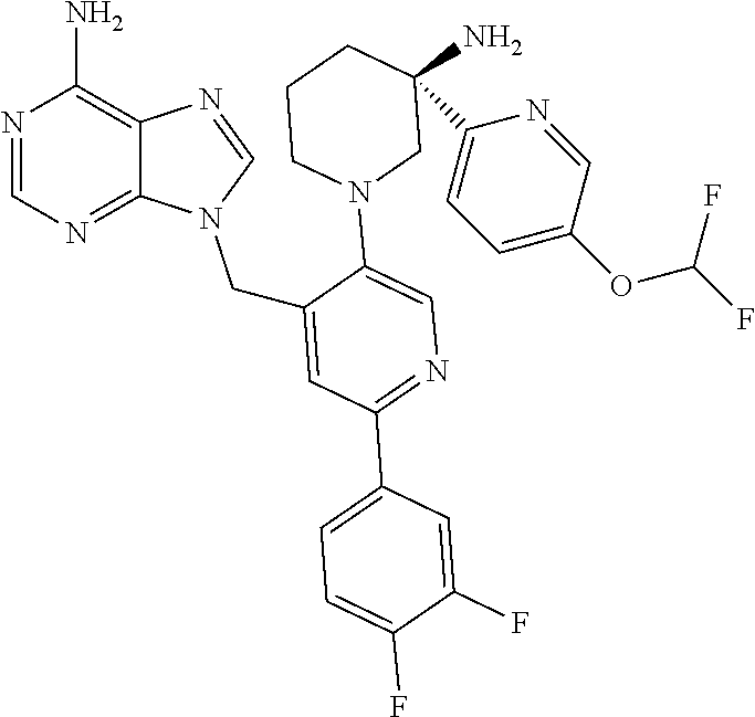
C12=C(N)N=CN=C1N(CC1=CC(C3=CC=C(F)C(F)=C3)=NC=C1N1CC(N)(C3=CC=C(OC(F)F)C=N3)CCC1)C=N2
